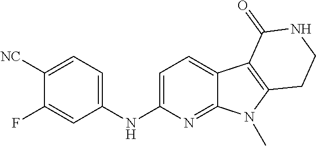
C1(NC2=CC=C([NC])C(F)=C2)=CC=C2C(=N1)N(C)C1=C2C(=O)NCC1
